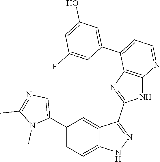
C1(C2=CC=C3C(=C2)C(C2=NC4=C(N2)N=CC=C4C2=CC(O)=CC(F)=C2)=NN3)=CN=C(C)N1C
